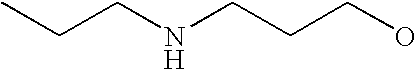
CCCNCCCO
